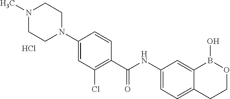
N1(C2=CC(Cl)=C(C(NC3=CC=C4C(=C3)B(O)OCC4)=O)C=C2)CCN(C)CC1.Cl
